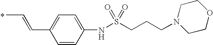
CC=CC1=CC=C(NS(CCCN2CCOCC2)(=O)=O)C=C1
